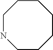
C1NCCCCCC1
